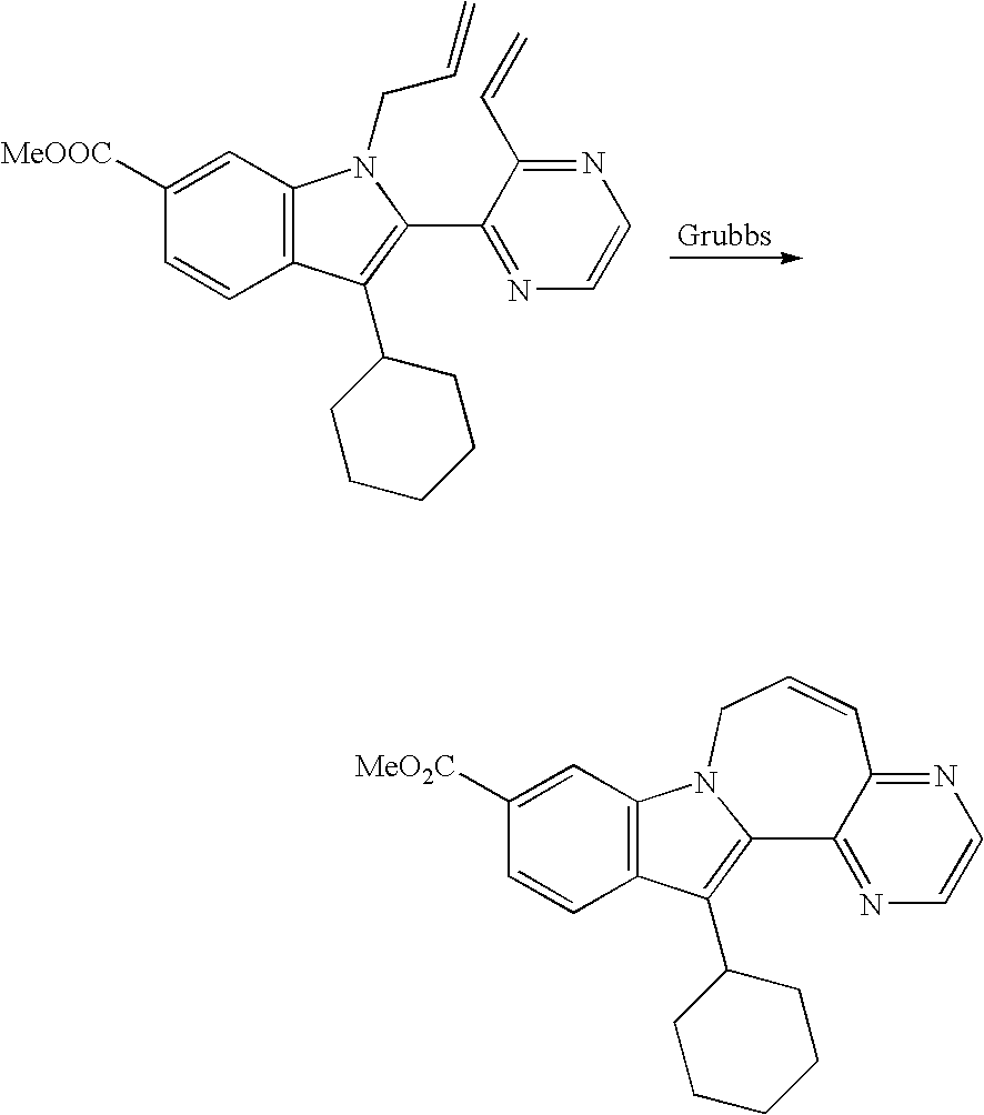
C1(C2=C(C3CCCCC3)C3=C(N2CC=C)C=C([MeOOC])C=C3)=NC=CN=C1C=C.C12=NC=CN=C1C=CCN1C3=C(C(C4CCCCC4)=C21)C=CC([MeO2C])=C3
